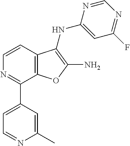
C1=CC2=C(C(C3=CC=NC(C)=C3)=N1)OC(N)=C2NC1=CC(F)=NC=N1
